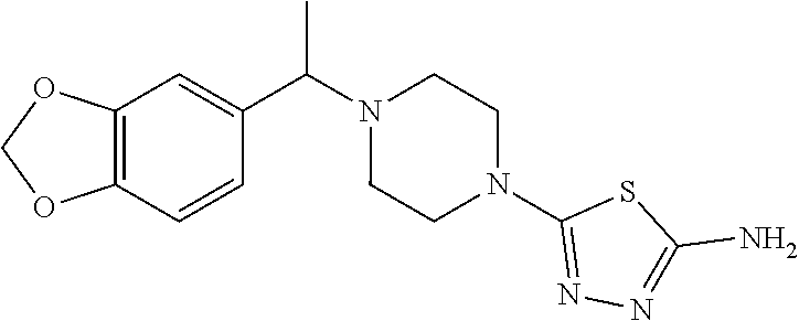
C12=C(C=CC(C(N3CCN(C4=NN=C(N)S4)CC3)C)=C1)OCO2
